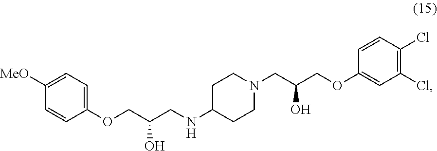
C1(OCC(CNC2CCN(CC(COC3=CC(Cl)=C(Cl)C=C3)O)CC2)O)=CC=C([MeO])C=C1
